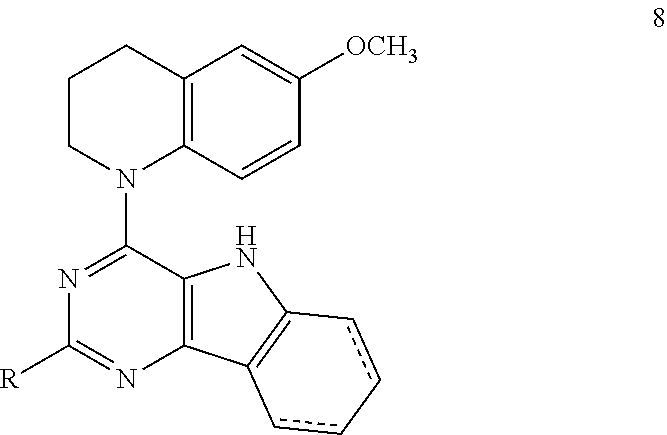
N1=C(N2C3=C(CCC2)C=C([OCH3])C=C3)C2=C(C3=C(N2)cc-cc3)N=C1[R]
